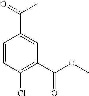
C1=CC(Cl)=C(C(OC)=O)C=C1C(C)=O
